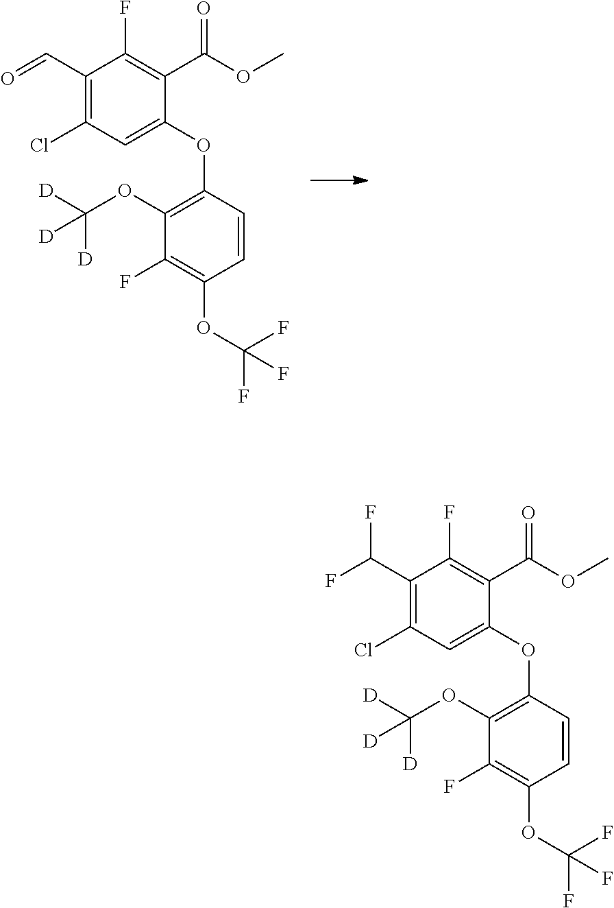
C1(OC2=C(OC([D])([D])[D])C(F)=C(OC(F)(F)F)C=C2)=CC(Cl)=C(C=O)C(F)=C1C(OC)=O.C1(OC2=C(OC([D])([D])[D])C(F)=C(OC(F)(F)F)C=C2)=CC(Cl)=C(C(F)F)C(F)=C1C(OC)=O
